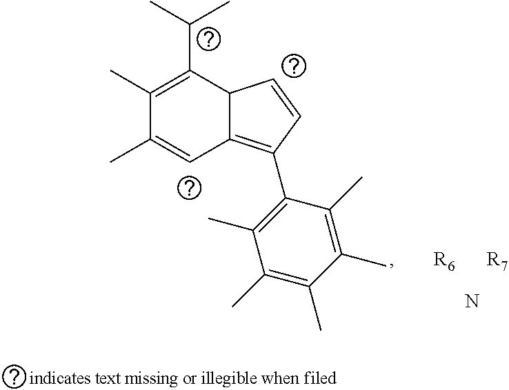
C1(C(C)C)=C(C)C(C)=CC2=C(C3=C(C)C(C)=C(C)C(C)=C3C)C=CC12.[R6].[R7].N
